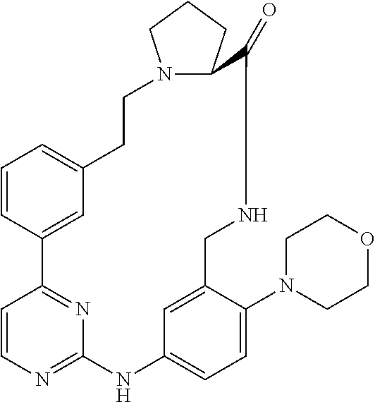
C1=CN=C2N=C1C1=CC(=CC=C1)CCN1C(CCC1)C(=O)NCC1=CC(=CC=C1N1CCOCC1)N2
